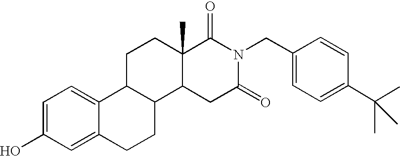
OC1=CC=C2C(=C1)CCC1C2CCC2(C)C1CC(=O)N(CC1=CC=C(C(C)(C)C)C=C1)C2=O
